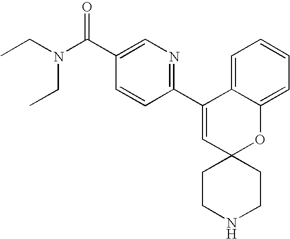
C1(C2=NC=C(C(N(CC)CC)=O)C=C2)=CC2(OC3=CC=CC=C13)CCNCC2
